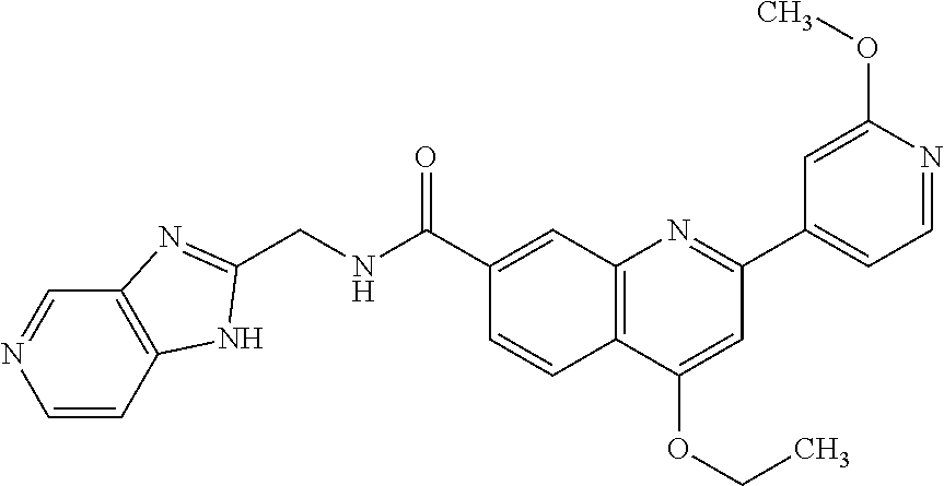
C1(C(NCC2=NC3=C(N2)C=CN=C3)=O)=CC2=C(C=C1)C(OCC)=CC(C1=CC=NC(OC)=C1)=N2
